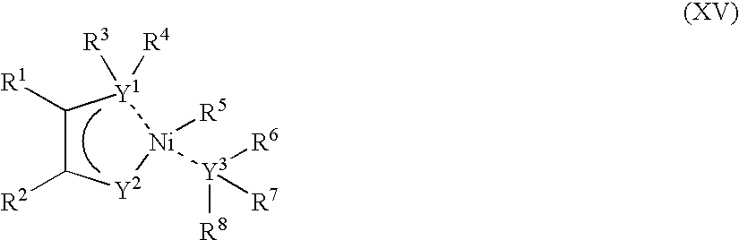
C1([R1])C([R2])[Y2][Ni]([R5])([Y3]([R6])([R8])[R7])[Y1]1([R4])[R3]
